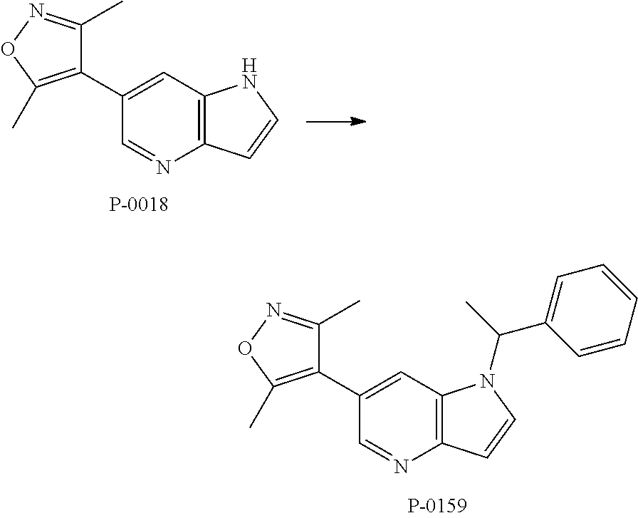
C12=C(C=C(C3=C(C)ON=C3C)C=N1)NC=C2.C12=C(C=C(C3=C(C)ON=C3C)C=N1)N(C(C)C1=CC=CC=C1)C=C2
